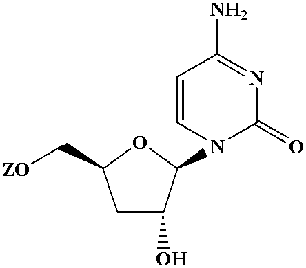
C1=CN(C2C(O)CC(C[ZO])O2)C(=O)N=C1N
